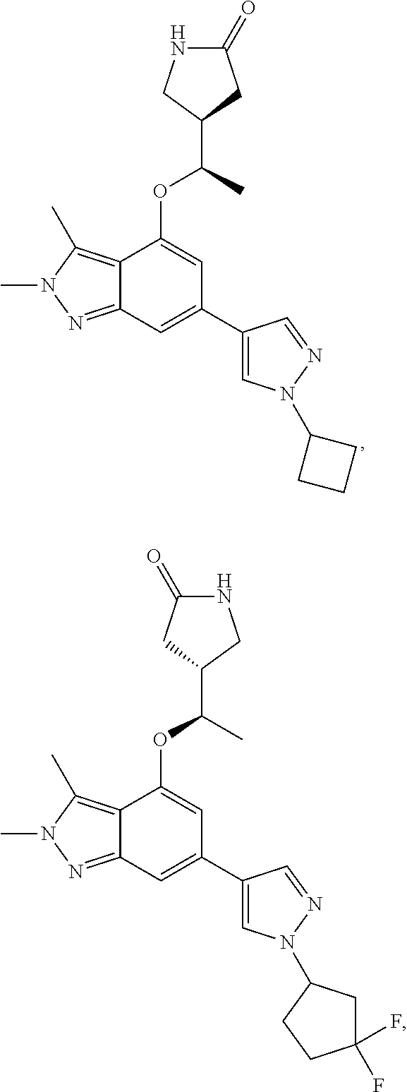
C12=NN(C)C(C)=C1C(OC(C1CC(=O)NC1)C)=CC(C1=CN(C3CCC3)N=C1)=C2.C12=NN(C)C(C)=C1C(OC(C1CNC(=O)C1)C)=CC(C1=CN(C3CC(F)(F)CC3)N=C1)=C2
